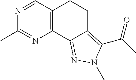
C12=C(N=C(C)N=C1)C1=NN(C)C(C(C)=O)=C1CC2
